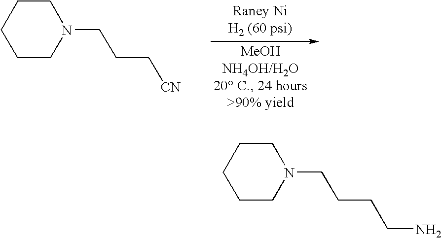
C1CN(CCC[CN])CCC1.C1CN(CCCCN)CCC1
